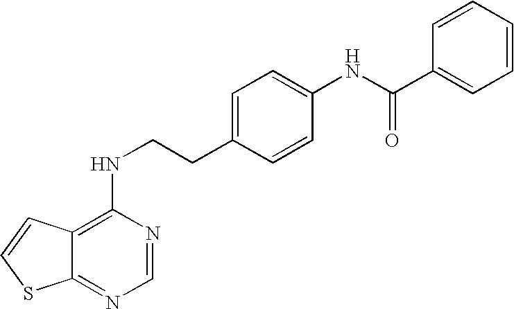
C1=CC=CC=C1C(NC1=CC=C(CCNC2=C3C(=NC=N2)SC=C3)C=C1)=O
